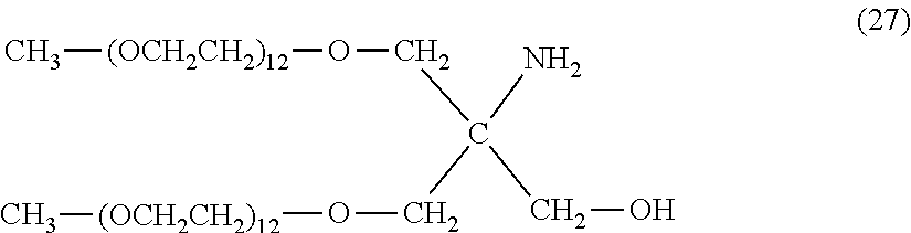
C[(OCH2CH2)12]OCC(CO[(OCH2CH2)12]C)(N)CO
